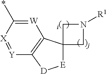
[W]1=C(*)[X]=[Y]C2=C1C1([E][D]2)CN([R1])C1
